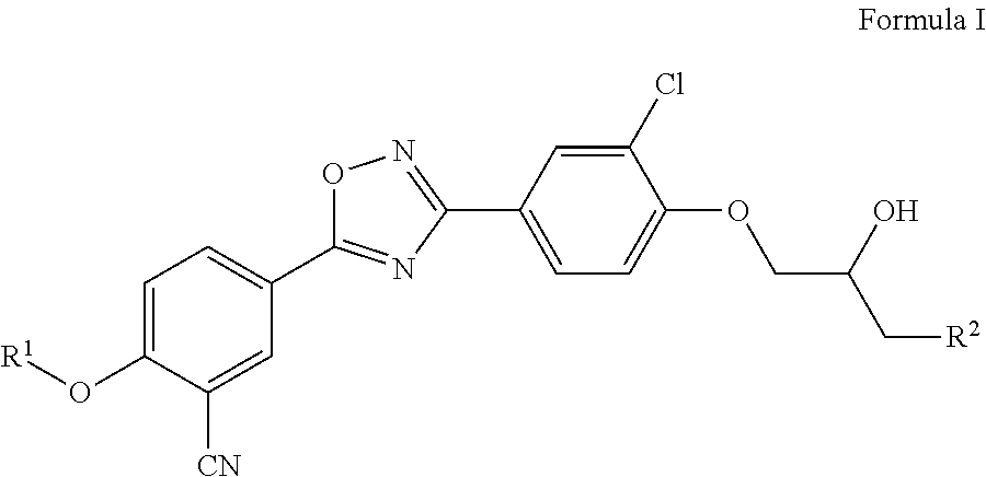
C1=C(O[R1])C([CN])=CC(C2=NC(C3=CC=C(OCC(C[R2])O)C(Cl)=C3)=NO2)=C1
